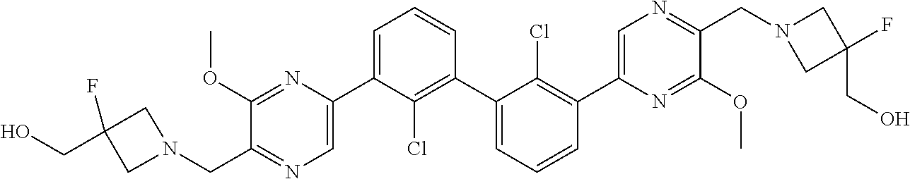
C1(C2=CN=C(CN3CC(CO)(F)C3)C(OC)=N2)=CC=CC(C2=CC=CC(C3=CN=C(CN4CC(F)(CO)C4)C(OC)=N3)=C2Cl)=C1Cl
